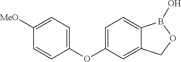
C1(OC2=CC=C3C(=C2)COB3O)=CC=C([MeO])C=C1
